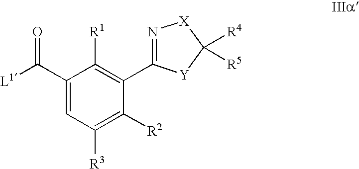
C1(C(=O)[L1])=CC([R3])=C([R2])C(C2=N[X]C([R4])([R5])[Y]2)=C1[R1]
